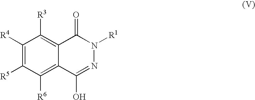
C1([R4])=C([R5])C([R6])=C2C(=C1[R3])C(=O)N([R1])N=C2O
